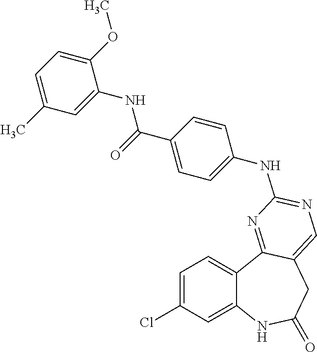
C1=C(Cl)C=C2C(=C1)C1=NC(NC3=CC=C(C(=O)NC4=CC(C)=CC=C4OC)C=C3)=NC=C1CC(=O)N2
